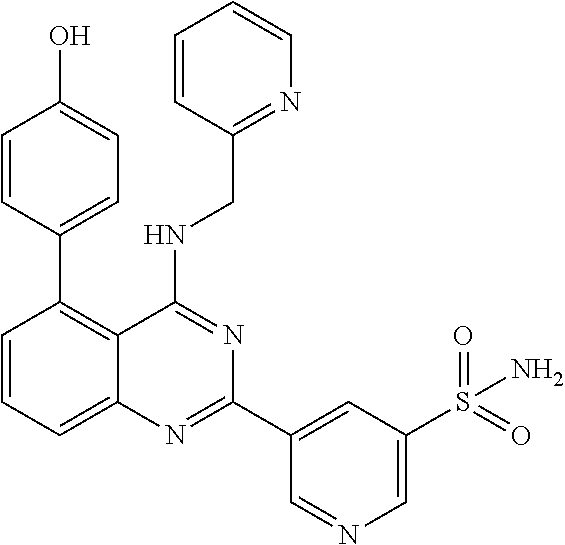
C1=CC=C2C(=C1C1=CC=C(O)C=C1)C(NCC1=NC=CC=C1)=NC(C1=CC(S(=O)(=O)N)=CN=C1)=N2
